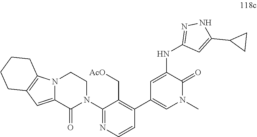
C12=CC3=C(N1CCN(C1=NC=CC(C4=CN(C)C(=O)C(NC5=NNC(C6CC6)=C5)=C4)=C1C[AcO])C2=O)CCCC3
